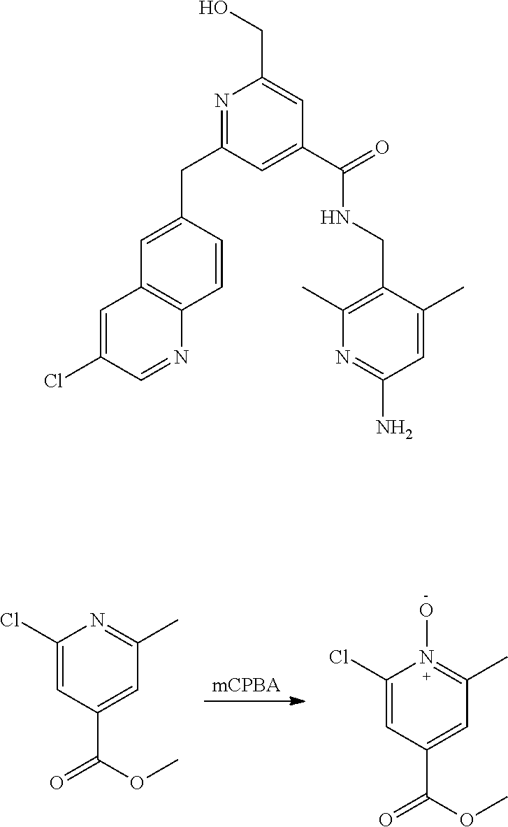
[mCPBA].C1(Cl)=CC(C(=O)OC)=CC(C)=N1.C1(Cl)=CC(C(=O)OC)=CC(C)=N1O.N1=C(CC2=CC3=C(C=C2)N=CC(Cl)=C3)C=C(C(NCC2=C(C)N=C(N)C=C2C)=O)C=C1CO
